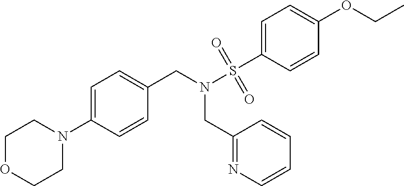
C1OCCN(C2=CC=C(CN(S(C3=CC=C(OCC)C=C3)(=O)=O)CC3=NC=CC=C3)C=C2)C1
